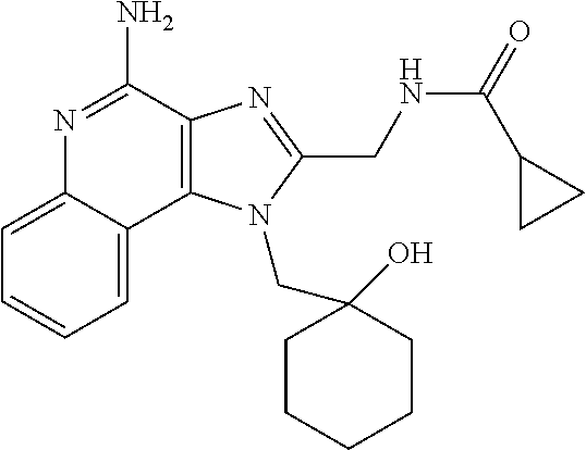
C1=CC=C2C(=C1)N=C(N)C1=C2N(CC2(O)CCCCC2)C(CNC(=O)C2CC2)=N1
